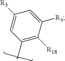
C1(C)=C([R18])C([R3])=CC([R5])=C1
